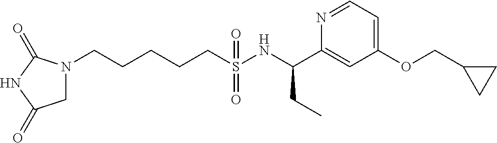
N1(CCCCCS(NC(C2=CC(OCC3CC3)=CC=N2)CC)(=O)=O)CC(=O)NC1=O
